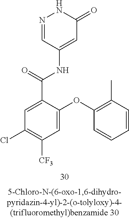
N1=CC(NC(C2=CC(Cl)=C([CF3])C=C2OC2=C(C)C=CC=C2)=O)=CC(=O)N1
